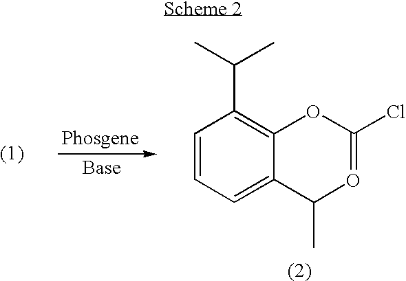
C1=CC=C2C(=C1C(C)C)OC(Cl)=OC2C
